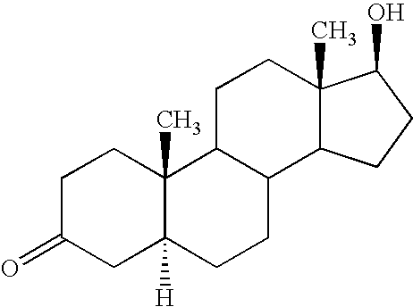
C1C(=O)CC2([H])C(C)(C1)C1C(CC2)C2C(C)(CC1)C(O)CC2
